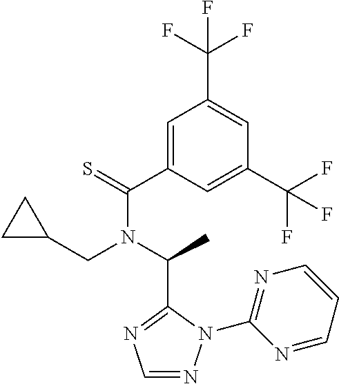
C1(C(=S)N(C(C)C2=NC=NN2C2=NC=CC=N2)CC2CC2)=CC(C(F)(F)F)=CC(C(F)(F)F)=C1
